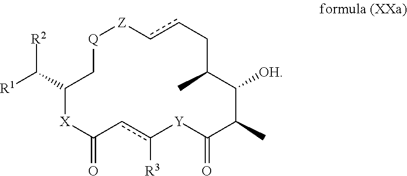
[Q]1CC(C([R1])[R2])[X]C(=O)cc([R3])[Y]C(=O)C(C)C([OH])C(C)Ccc[Z]1
